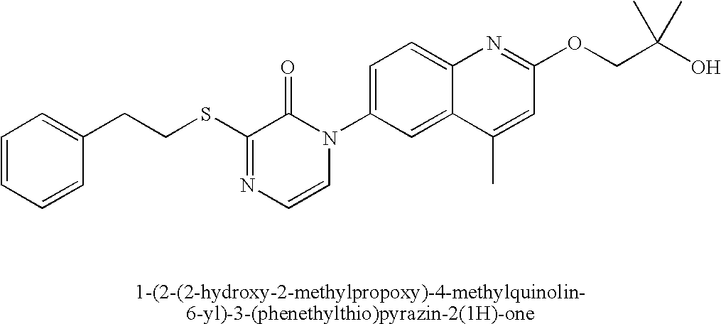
C(SC1=NC=CN(C2=CC=C3C(=C2)C(C)=CC(OCC(O)(C)C)=N3)C1=O)CC1=CC=CC=C1
